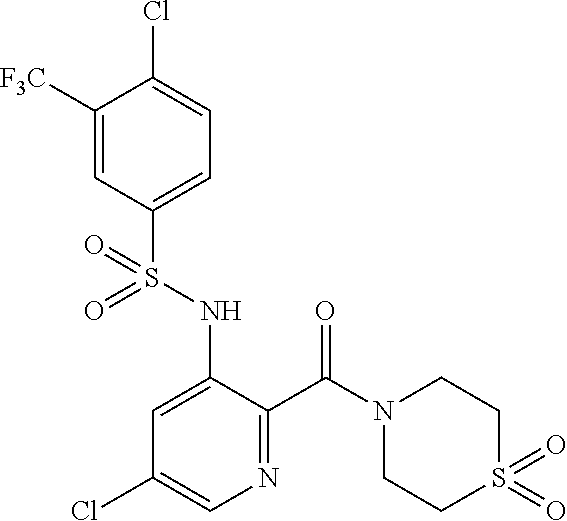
C1([F3C])=CC(S(NC2=CC(Cl)=CN=C2C(N2CCS(=O)(=O)CC2)=O)(=O)=O)=CC=C1Cl
